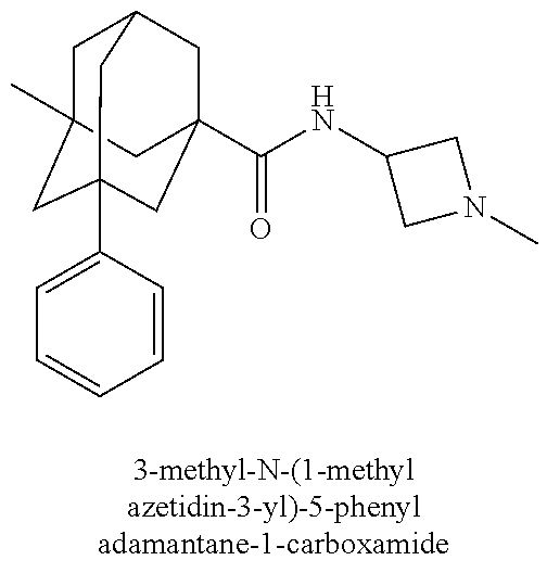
C1C2(C)CC3(C4=CC=CC=C4)CC(C(NC4CN(C)C4)=O)(CC1C3)C2
